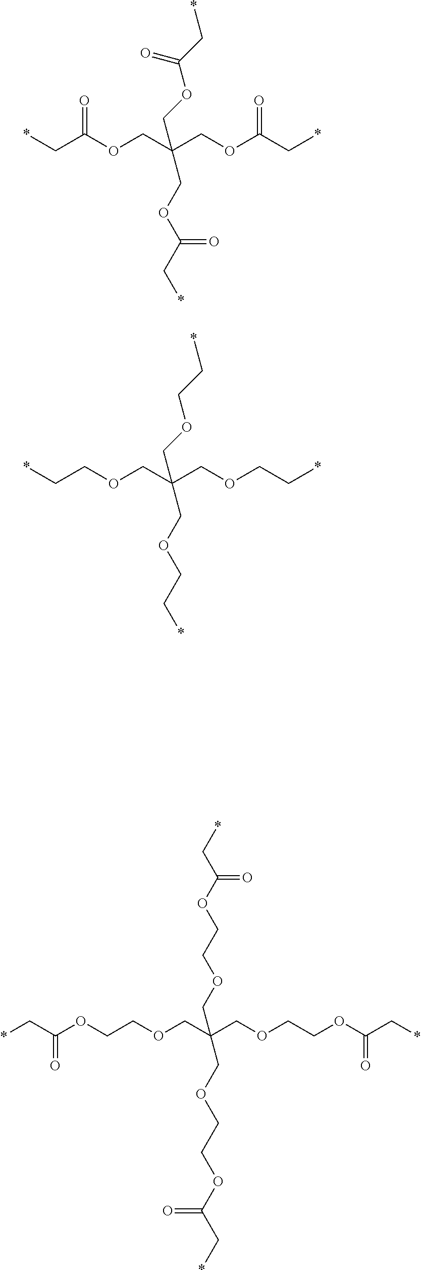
*CC(OCC(COC(C*)=O)(COC(C*)=O)COC(C*)=O)=O.*CCOCC(COCC*)(COCC*)COCC*.C(OCCOCC(COCCOC(=O)C*)(COCCOC(C*)=O)COCCOC(C*)=O)(C*)=O
